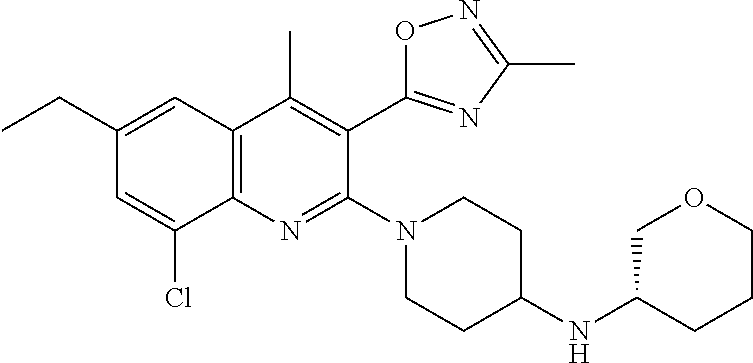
C1(CC)=CC2=C(N=C(N3CCC(NC4COCCC4)CC3)C(C3=NC(C)=NO3)=C2C)C(Cl)=C1
